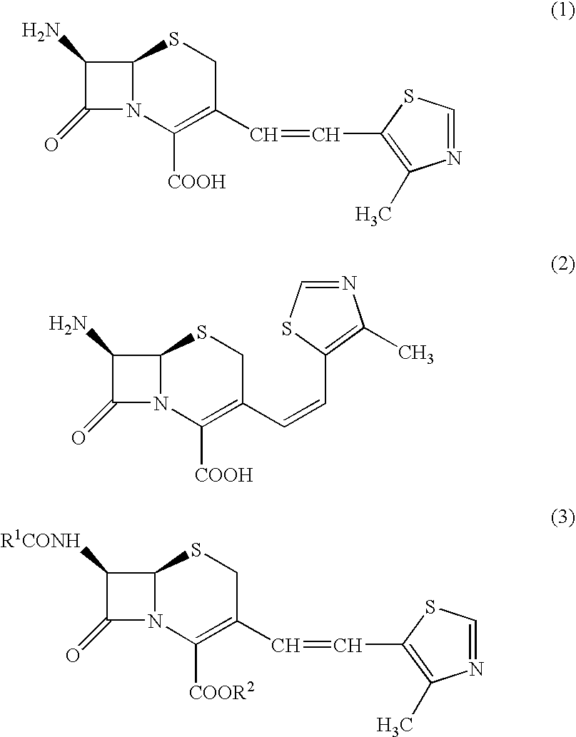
C1(N)C(=O)N2C1SCC(C=CC1=C(C)N=CS1)=C2[COOH].C1([R1CONH])C(=O)N2C1SCC(C=CC1=C(C)N=CS1)=C2[COOR2].C1(N)C(=O)N2C1SCC(C=CC1=C(C)N=CS1)=C2[COOH]
